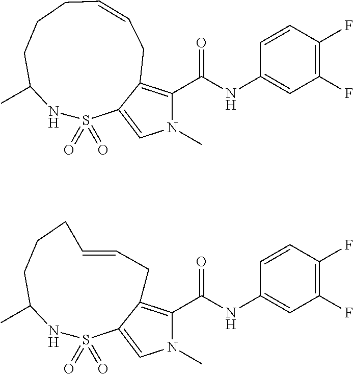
C(NC1=CC(F)=C(F)C=C1)(=O)C1=C2CC=CCCCC(C)NS(=O)(=O)C2=CN1C.C(NC1=CC(F)=C(F)C=C1)(=O)C1=C2C(=CN1C)S(=O)(=O)NC(C)CCCC=CC2
